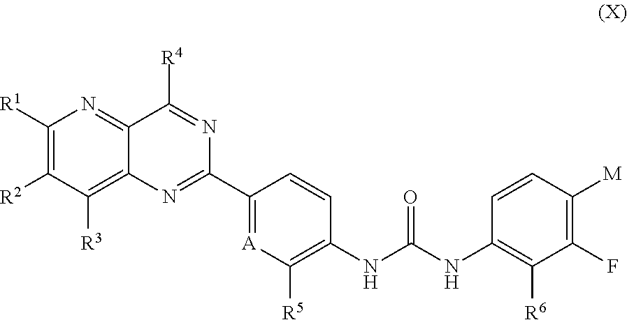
C1([R1])=C([R2])C([R3])=C2C(=N1)C([R4])=NC(C1=[A]C([R5])=C(NC(NC3=C([R6])C(F)=C([M])C=C3)=O)C=C1)=N2
